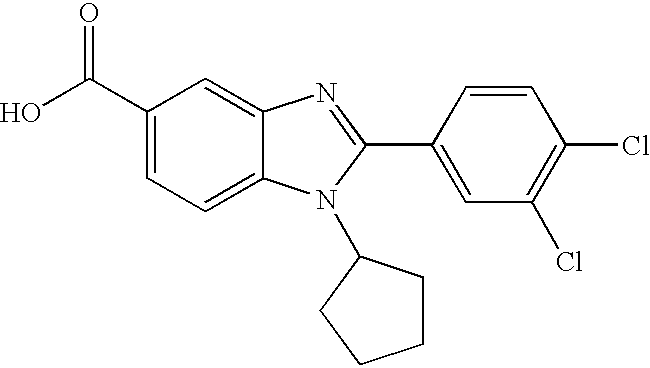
C1(C(O)=O)=CC=C2C(=C1)N=C(C1=CC(Cl)=C(Cl)C=C1)N2C1CCCC1
